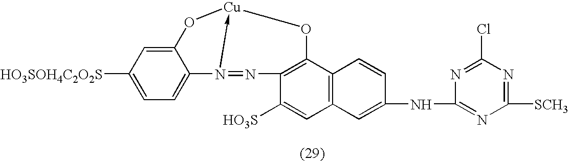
C12=CC([HO3SOH4C2O2S])=CC=C1N1->[Cu](O2)OC2=C(N=1)C([HO3S])=CC1=C2C=CC(NC2=NC([SCH3])=NC(Cl)=N2)=C1
